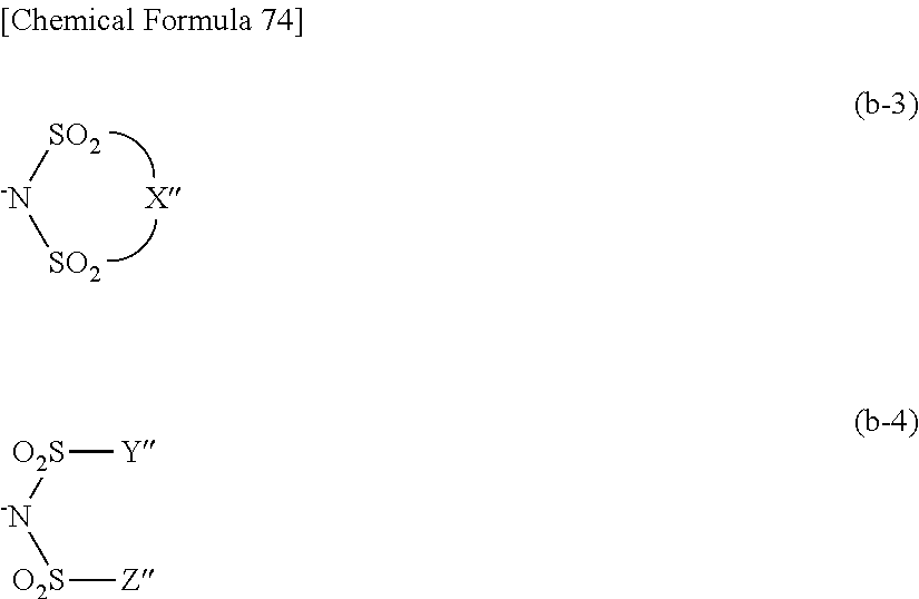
[-N]([SO2])[SO2].[X].[-N]([O2S][Y])[O2S][Z]
